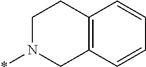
C1N(*)CC2=C(C1)C=CC=C2
